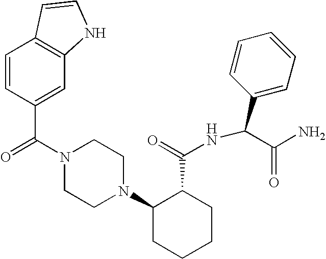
C(N1CCN(C2CCCCC2C(=O)NC(C2=CC=CC=C2)C(N)=O)CC1)(=O)C1=CC2=C(C=C1)C=CN2
